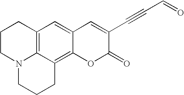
C12=C3C(=C4C(=C1)C=C(C#CC=O)C(=O)O4)CCCN3CCC2
